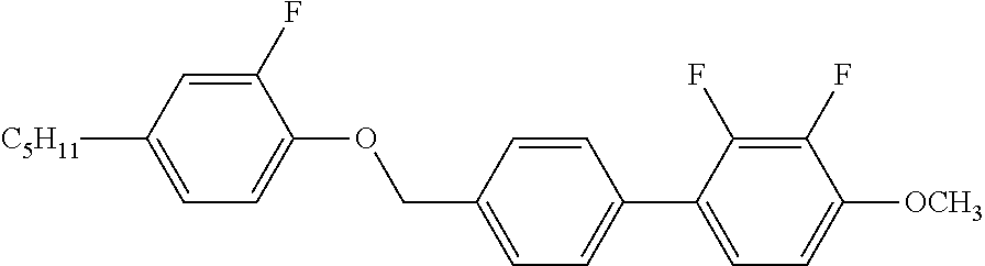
C1(F)=CC([C5H11])=CC=C1OCC1=CC=C(C2=CC=C([OCH3])C(F)=C2F)C=C1
